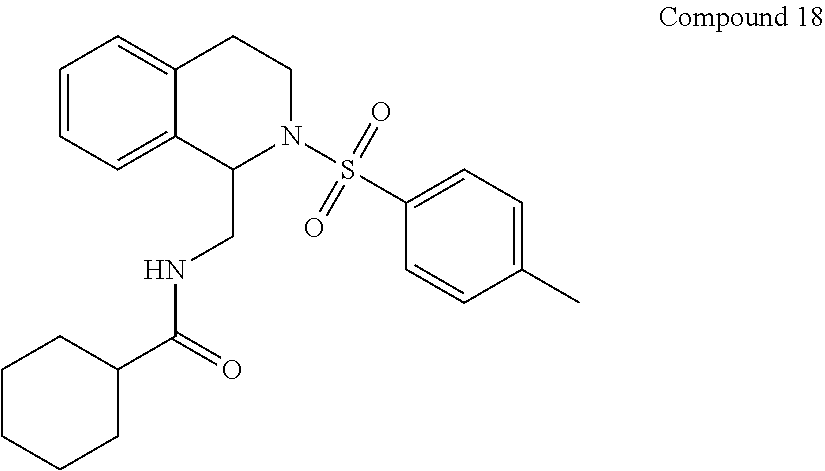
C1=CC=C2C(=C1)CCN(S(=O)(=O)C1=CC=C(C)C=C1)C2CNC(C1CCCCC1)=O
